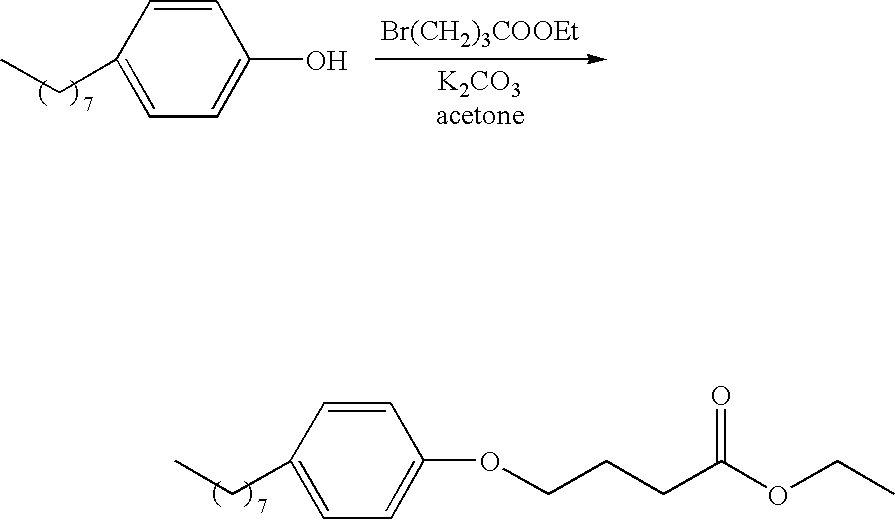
C1=CC(CC)=CC=C1OCCCC(OCC)=O.C1=CC(CC)=CC=C1O.[Br(CH2)3COOEt]
